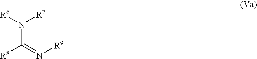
N(C(=N[R9])[R8])([R6])[R7]
